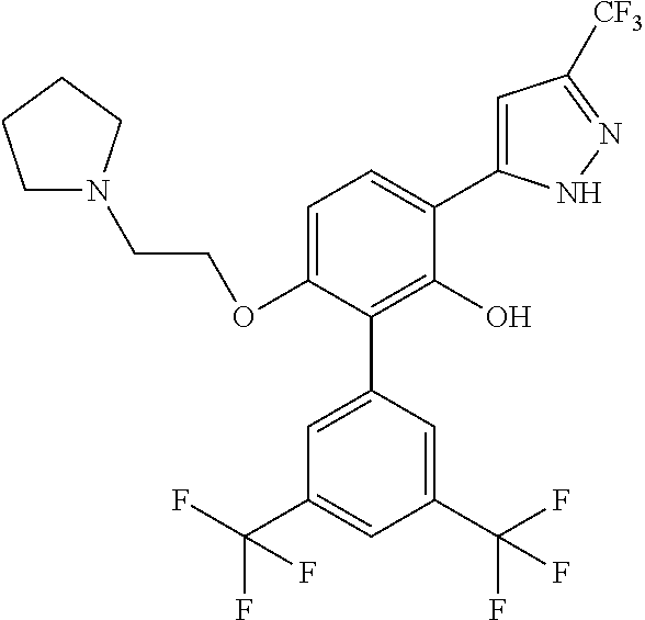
C1(OCCN2CCCC2)=CC=C(C2=CC([CF3])=NN2)C(O)=C1C1=CC(C(F)(F)F)=CC(C(F)(F)F)=C1
